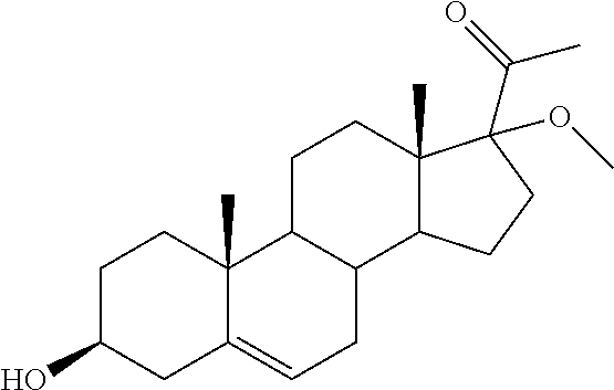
C1C(O)CC2=CCC3C(C2(C)C1)CCC1(C)C3CCC1(C(=O)C)OC
